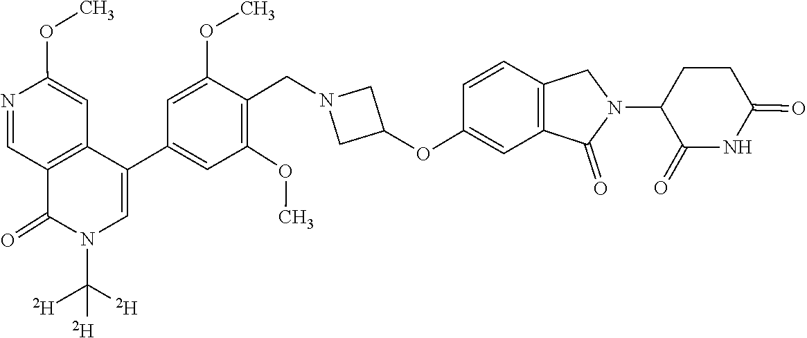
N1(C([D])([D])[D])C(=O)C2=C(C(C3=CC(OC)=C(CN4CC(OC5=CC6=C(C=C5)CN(C5C(=O)NC(=O)CC5)C6=O)C4)C(OC)=C3)=C1)C=C(OC)N=C2
